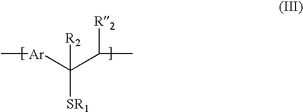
C[Ar]C(C(C)[R2])([R2])[SR1]
